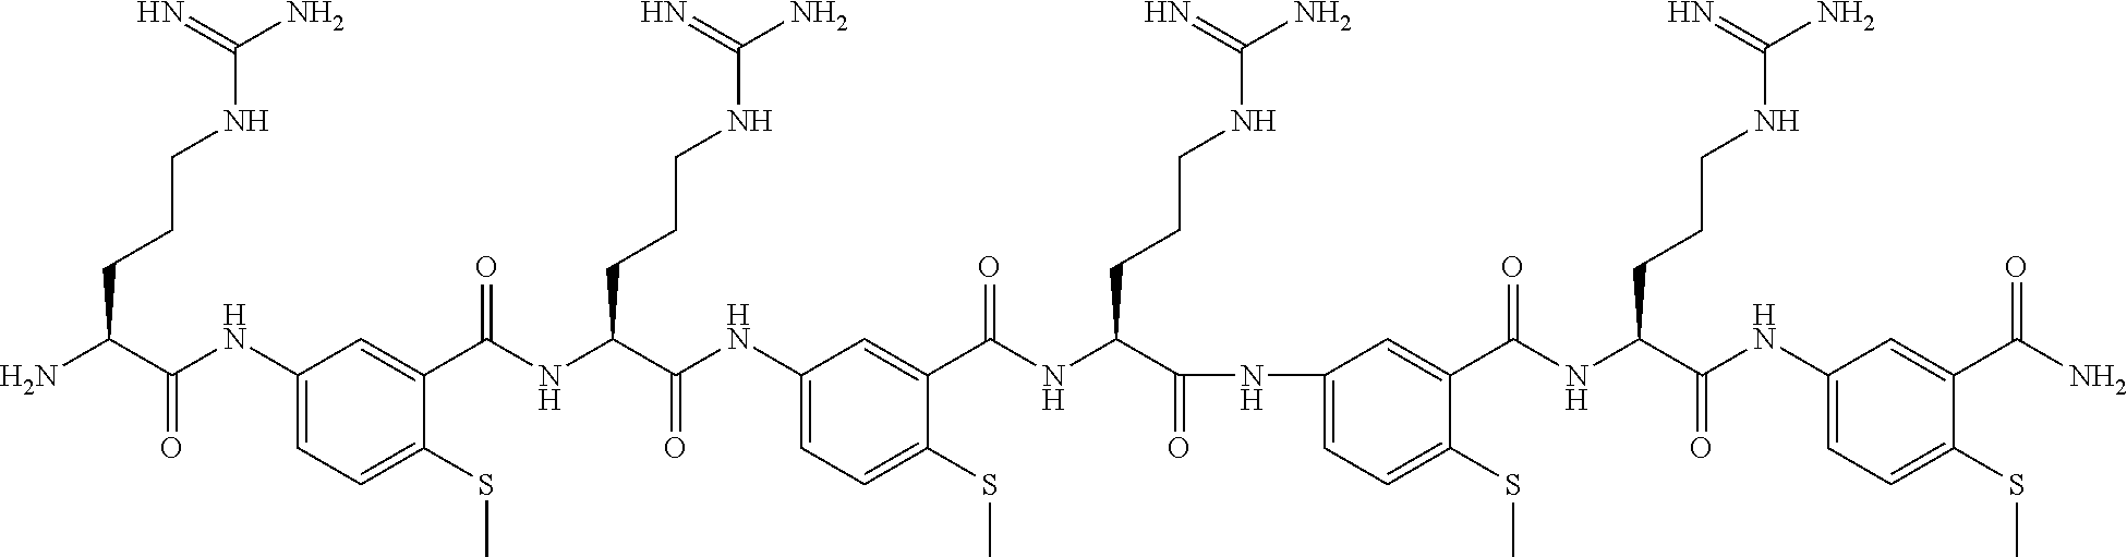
C1(C(N)=O)=CC(NC(C(NC(C2=CC(NC(C(NC(C3=CC(NC(C(NC(C4=CC(NC(C(N)CCCNC(N)=N)=O)=CC=C4SC)=O)CCCNC(N)=N)=O)=CC=C3SC)=O)CCCNC(N)=N)=O)=CC=C2SC)=O)CCCNC(N)=N)=O)=CC=C1SC
